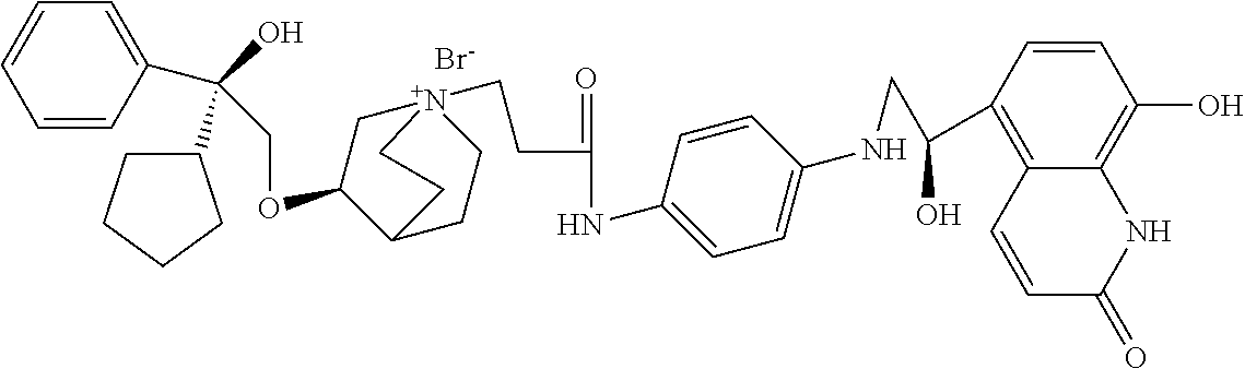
[Br-].C(OC1C[N+]2(CCC(NC3=CC=C(NCC(C4=C5C(=C(O)C=C4)NC(=O)C=C5)O)C=C3)=O)CCC1CC2)C(O)(C1CCCC1)C1=CC=CC=C1
